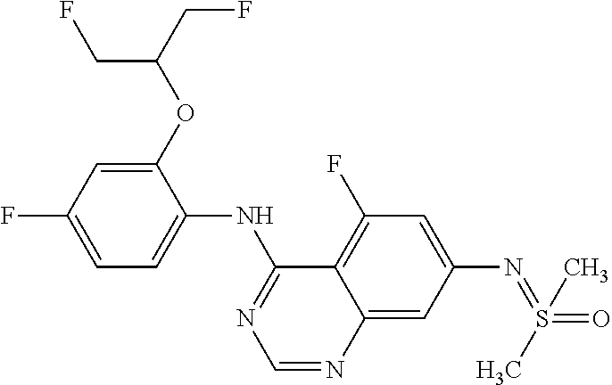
C1=C(F)C=C(OC(CF)CF)C(NC2=NC=NC3=CC(N=S(=O)(C)C)=CC(F)=C23)=C1
